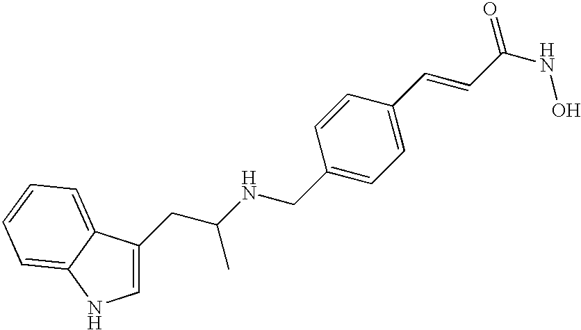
C1=C(CC(NCC2=CC=C(C=CC(NO)=O)C=C2)C)C2=CC=CC=C2N1
